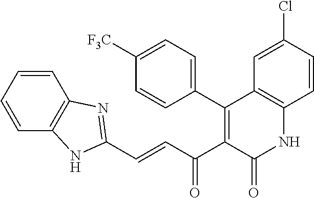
C1=CC=CC2=C1N=C(C=CC(C1=C(C3=CC=C([F3C])C=C3)C3=C(NC1=O)C=CC(Cl)=C3)=O)N2
